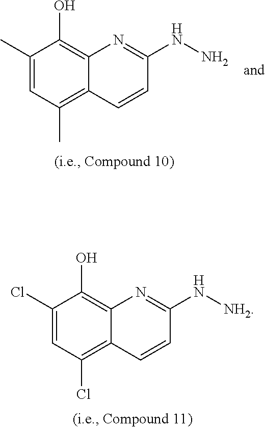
C1(Cl)=CC(Cl)=C2C(=C1O)N=C(N[NH2])C=C2.C1(C)=CC(C)=C2C(=C1O)N=C(NN)C=C2
